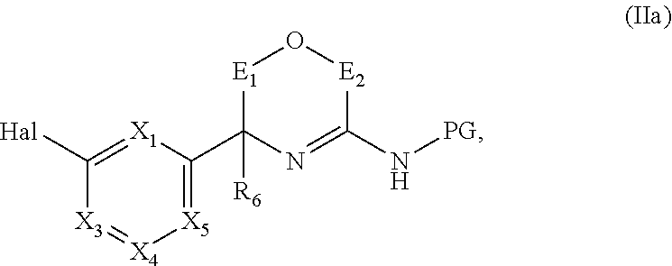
[X3]1=[X4][X5]=C(C2([R6])N=C(N[PG])[E2]O[E1]2)[X1]=C1[Hal]
